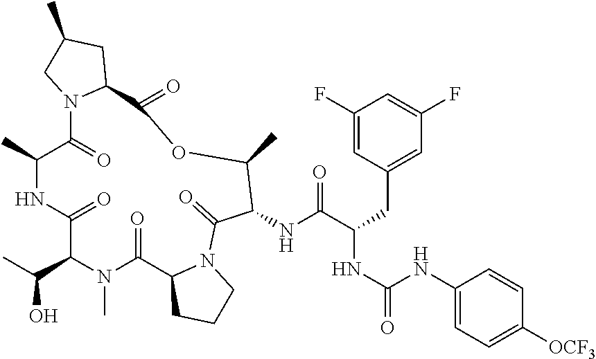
OC(C1N(C)C(=O)C2CCCN2C(=O)C(NC(C(CC2=CC(F)=CC(F)=C2)NC(=O)NC2=CC=C([OCF3])C=C2)=O)C(C)OC(=O)C2CC(C)CN2C(=O)C(C)NC1=O)C
